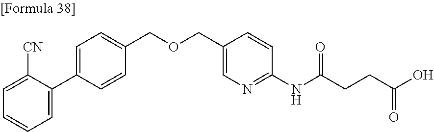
C1=C(C2=CC=CC=C2[CN])C=CC(COCC2=CN=C(NC(CCC(=O)O)=O)C=C2)=C1
